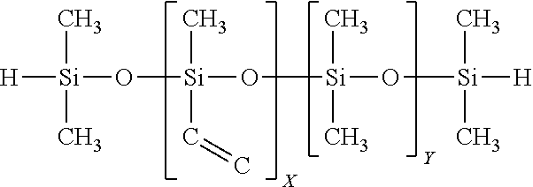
[H][Si](O[Si](O[Si](O[Si](C)(C)[H])(C)C)(C)C=C)(C)C
